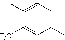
C1(F)=CC=C(C)C=C1[F3C]
